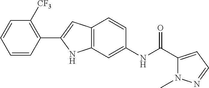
C1(C2=CC3=C(N2)C=C(NC(=O)C2=CC=NN2C)C=C3)=C([CF3])C=CC=C1
